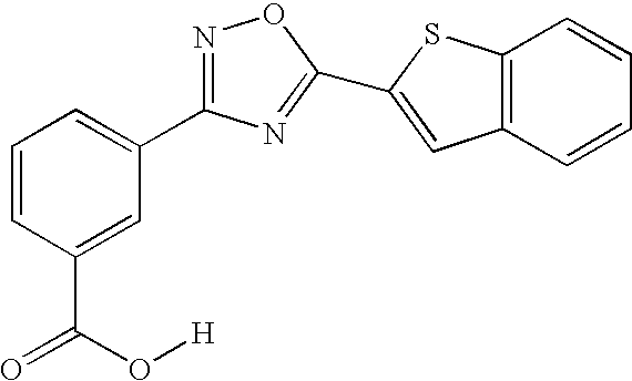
C1=CC(C(=O)O[H])=CC(C2=NOC(C3=CC4=C(S3)C=CC=C4)=N2)=C1
